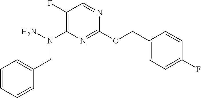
C1(OCC2=CC=C(F)C=C2)=NC(N(N)CC2=CC=CC=C2)=C(F)C=N1
